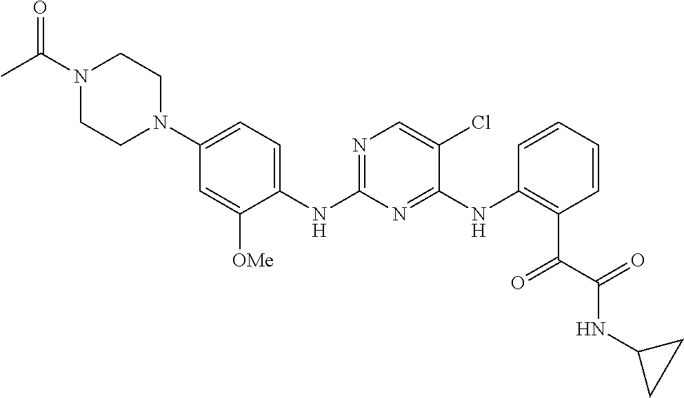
N1(C(C)=O)CCN(C2=CC=C(NC3=NC=C(Cl)C(NC4=C(C(=O)C(=O)NC5CC5)C=CC=C4)=N3)C([OMe])=C2)CC1
